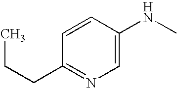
C1=CC(CCC)=NC=C1NC
